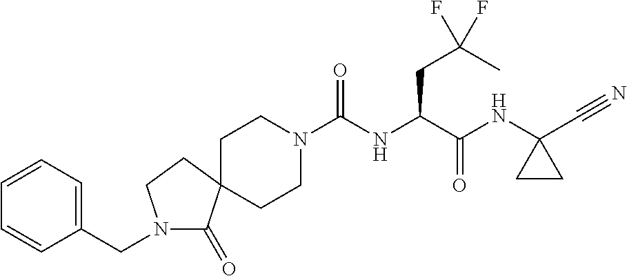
C(NC(C(NC1(C#N)CC1)=O)CC(C)(F)F)(N1CCC2(CC1)C(=O)N(CC1=CC=CC=C1)CC2)=O
